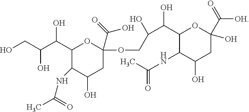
C1(C(C(CO)O)O)C(NC(C)=O)C(O)CC(C(=O)O)(OCC(O)C(C2C(NC(C)=O)C(O)CC(O)(C(=O)[OH])O2)O)O1
